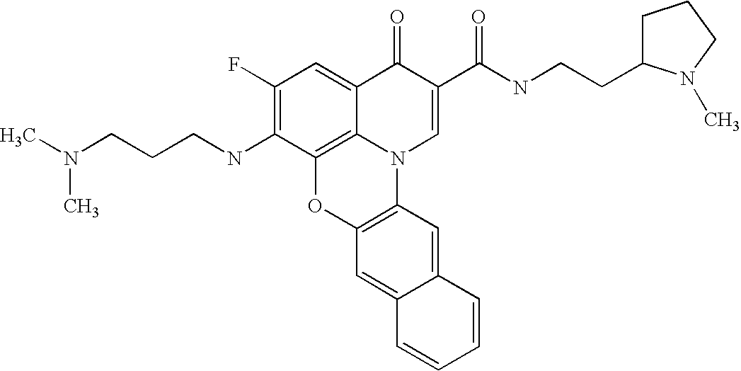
C1(F)=C(NCCCN(C)C)C2=C3C(=C1)C(=O)C(C(=O)NCCC1CCCN1C)=CN3C1=C(O2)C=C2C(=C1)C=CC=C2
